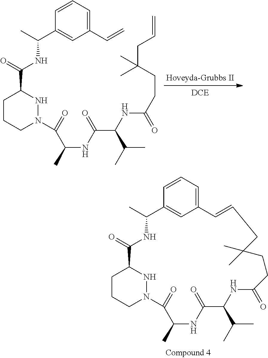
C1CCN(C(=O)C(C)NC(=O)C(C(C)C)NC(=O)CCC(CC=C)(C)C)NC1C(=O)NC(C1=CC(C=C)=CC=C1)C.C1CCN2NC1C(=O)NC(C)C1=CC(=CC=C1)C=CCC(C)(C)CCC(=O)NC(C(C)C)C(=O)NC(C)C2=O
